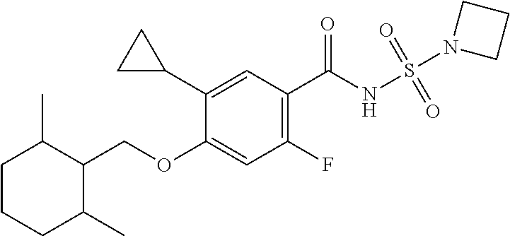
C1(C2CC2)=CC(C(NS(N2CCC2)(=O)=O)=O)=C(F)C=C1OCC1C(C)CCCC1C
